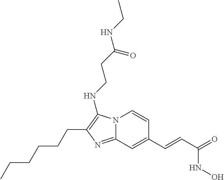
N12C(=NC(CCCCCC)=C1NCCC(NCC)=O)C=C(C=CC(=O)NO)C=C2
